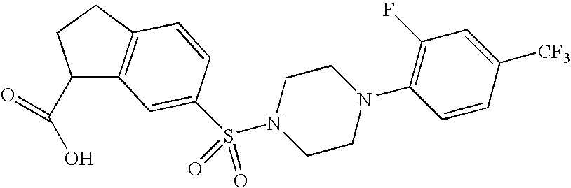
C1(C(O)=O)C2=C(CC1)C=CC(S(N1CCN(C3=C(F)C=C([CF3])C=C3)CC1)(=O)=O)=C2
